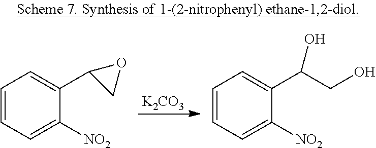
C1=CC=C([NO2])C(C2CO2)=C1.[K2CO3].C1=CC=C([NO2])C(C(CO)O)=C1
